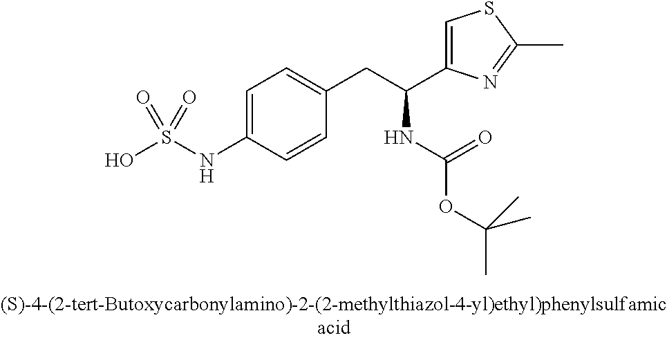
OS(NC1=CC=C(CC(C2=CSC(C)=N2)NC(OC(C)(C)C)=O)C=C1)(=O)=O
